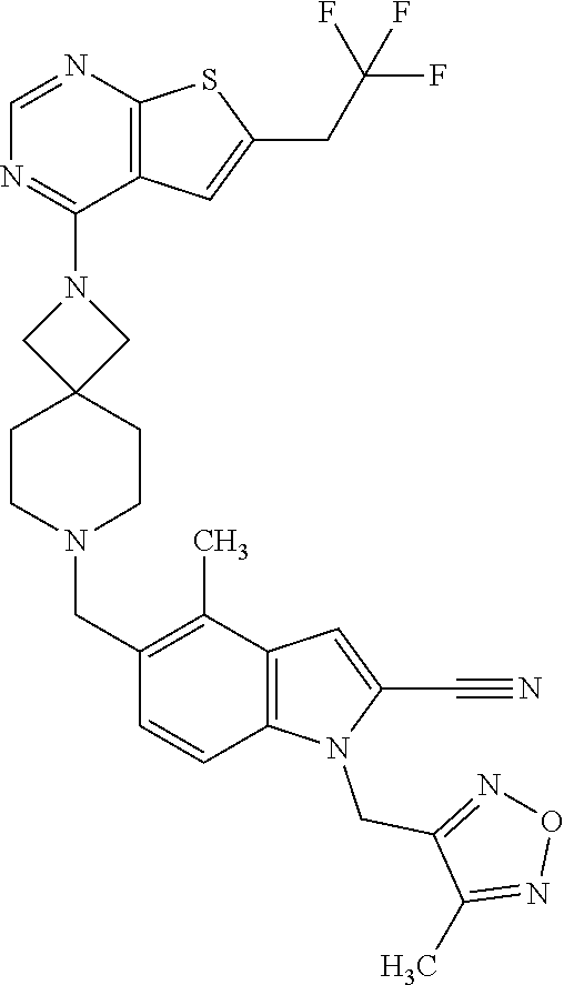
N1(C2=NC=NC3=C2C=C(CC(F)(F)F)S3)CC2(CCN(CC3=C(C)C4=C(C=C3)N(CC3=NON=C3C)C(C#N)=C4)CC2)C1
